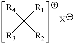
[R4]C([R1])([R3])[R2]
